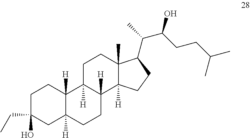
C1C(CC)(O)CC2([H])C([H])(C1)C1([H])C([H])(CC2)C2([H])C(C)(CC1)C(C(C)C(CCC(C)C)O)CC2
